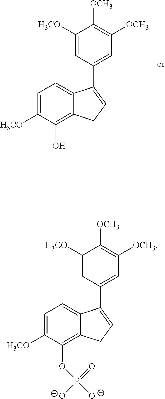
C1([H3CO])=CC(C2=CCC3=C(O)C([H3CO])=CC=C32)=CC([OCH3])=C1[OCH3].C1([H3CO])=CC(C2=CCC3=C(OP([O-])(=O)[O-])C([H3CO])=CC=C32)=CC([OCH3])=C1[OCH3]
